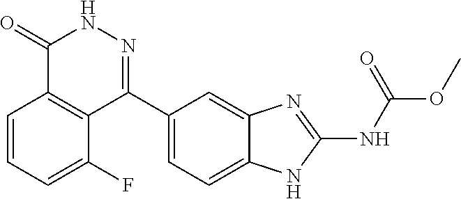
O(C)C(=O)NC1=NC2=CC(C3=NNC(=O)C4=C3C(F)=CC=C4)=CC=C2N1
